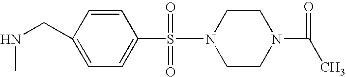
CNCC1=CC=C(S(=O)(=O)N2CCN(C(C)=O)CC2)C=C1
